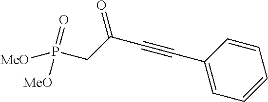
C(C#CC1=CC=CC=C1)(=O)CP([MeO])(=O)[MeO]
